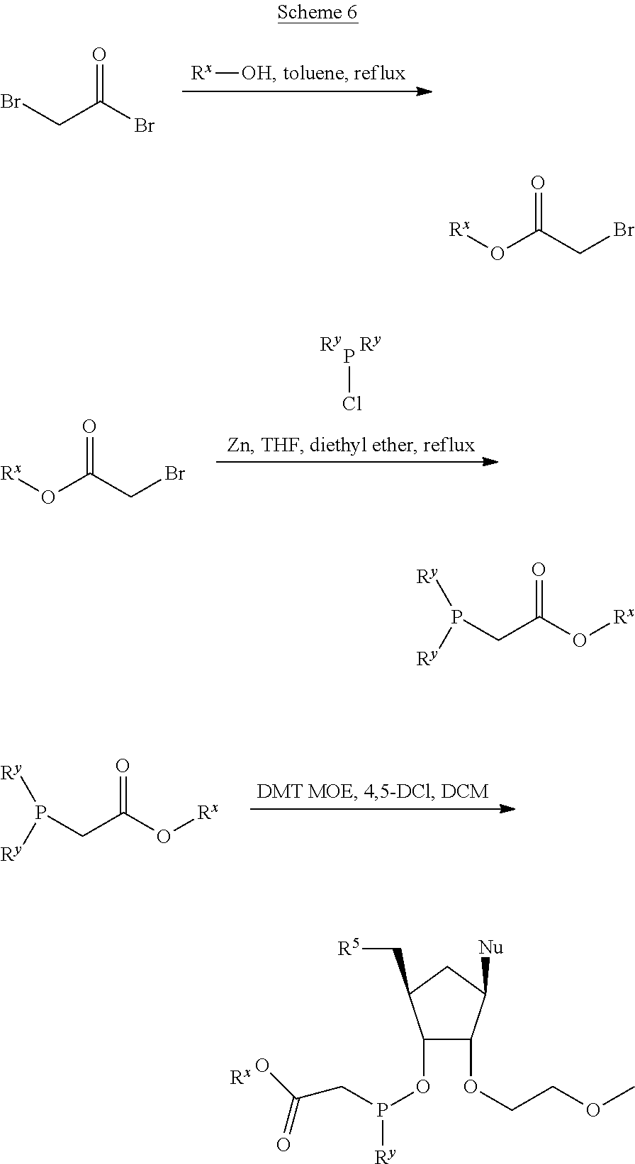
C1(OP(CC(O)=O)[Ry])C(OCCOC)C([Nu])CC1C[R5].[Rx][OH].O=C(Br)CBr.PCl.O=C(CBr)O[Rx].O=C(O[Rx])CP([Ry])[Ry].O=C(CBr)O[Rx].O=C(O[Rx])CP([Ry])[Ry]
